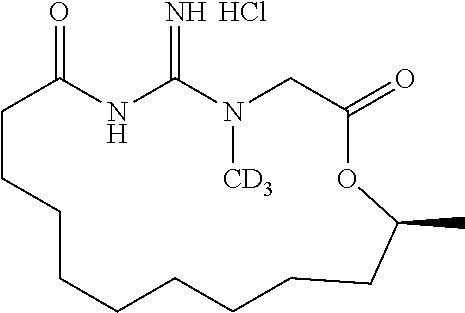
C1CCCCCCCCC(C)OC(=O)CN([CD3])C(=N)NC1=O.Cl
